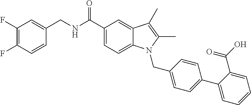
C1(CNC(C2=CC=C3C(=C2)C(C)=C(C)N3CC2=CC=C(C3=CC=CC=C3C(O)=O)C=C2)=O)=CC(F)=C(F)C=C1
